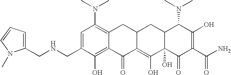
C1(CNCC2=CC=CN2C)=CC(N(C)C)=C2C(=C1O)C(=O)C1=C(O)C3(O)C(CC1C2)C(N(C)C)C(O)=C(C(N)=O)C3=O
